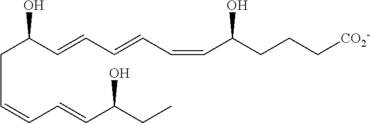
C(C=CC=CC(CC)O)C(C=CC=CC=CC(CCC[CO2-])O)O
